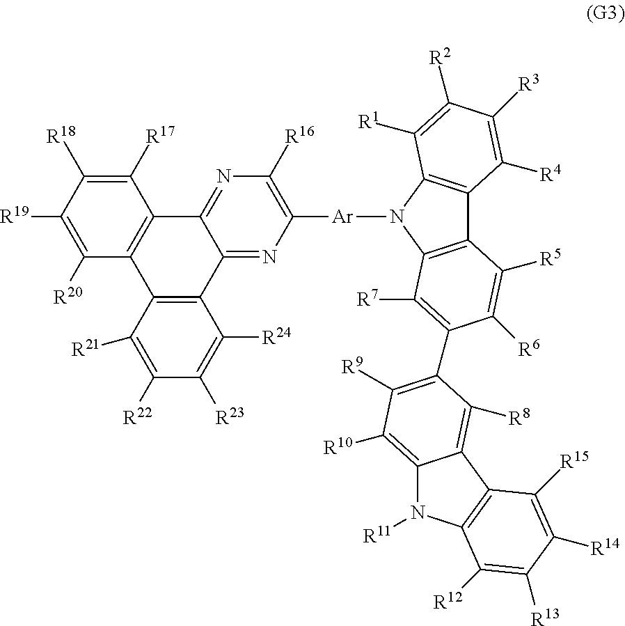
C12=C(N([Ar]C3=C([R16])N=C4C5=C(C([R20])=C([R19])C([R18])=C5[R17])C5=C(C4=N3)C([R24])=C([R23])C([R22])=C5[R21])C3=C1C([R5])=C([R6])C(C1=C([R9])C([R10])=C4C(=C1[R8])C1=C(N4[R11])C([R12])=C([R13])C([R14])=C1[R15])=C3[R7])C([R1])=C([R2])C([R3])=C2[R4]
